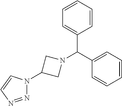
C1=CC=CC=C1C(C1=CC=CC=C1)N1CC(N2N=NC=C2)C1
